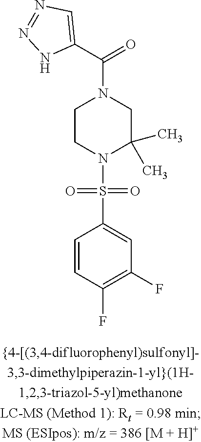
C1CN(S(=O)(=O)C2=CC(F)=C(F)C=C2)C(C)(C)CN1C(C1=CN=NN1)=O
